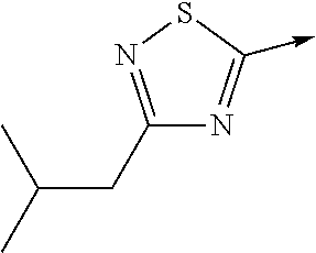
C1(CC(C)C)=NSC(->C)=N1
